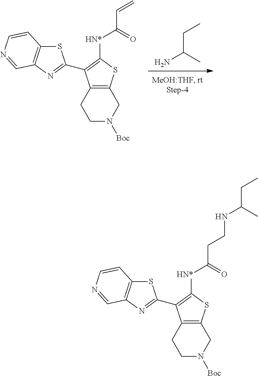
C(C(C)N)C.C1N([Boc])CC2=C(C1)C(C1=NC3=C(S1)C=CN=C3)=C([HN*]C(C=C)=O)S2.C1N([Boc])CC2=C(C1)C(C1=NC3=C(S1)C=CN=C3)=C([HN*]C(CCNC(CC)C)=O)S2
